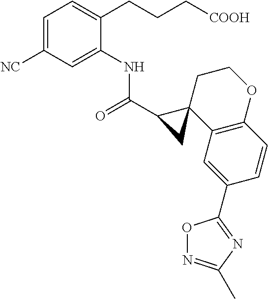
C1=C([NC])C=C(NC(=O)C2C3(C4=C(C=CC(C5=NC(C)=NO5)=C4)OCC3)C2)C(CCC[COOH])=C1
